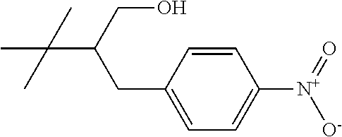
CC(C(CC1=CC=C([N+]([O-])=O)C=C1)CO)(C)C
